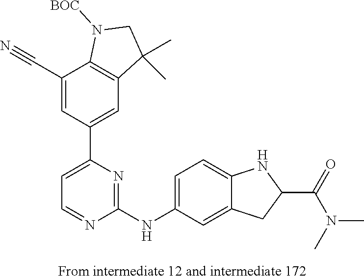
C1(C#N)=CC(C2=CC=NC(NC3=CC=C4C(=C3)CC(C(=O)N(C)C)N4)=N2)=CC2=C1N([BOC])CC2(C)C
